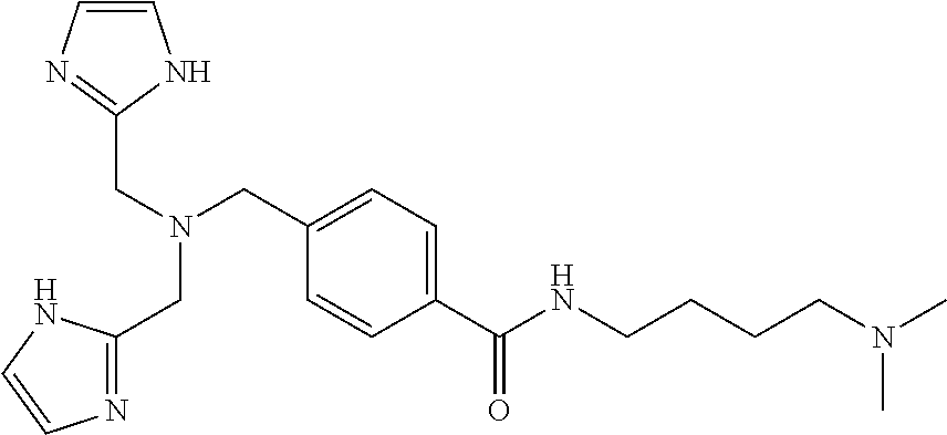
C1=CN=C(CN(CC2=CC=C(C(=O)NCCCCN(C)C)C=C2)CC2=NC=CN2)N1
